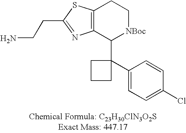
C12=C(C(C3(C4=CC=C(Cl)C=C4)CCC3)[NBoc]CC1)N=C(CCN)S2
